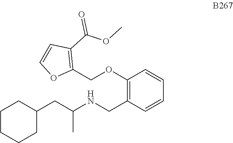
C1CCCC(CC(NCC2=C(OCC3=C(C(OC)=O)C=CO3)C=CC=C2)C)C1
